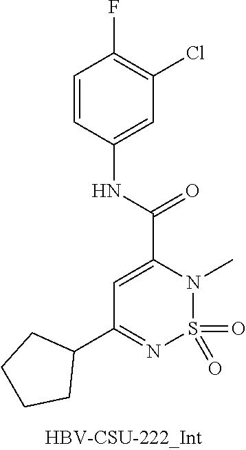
N(C(C1=CC(C2CCCC2)=NS(=O)(=O)N1C)=O)C1=CC(Cl)=C(F)C=C1
